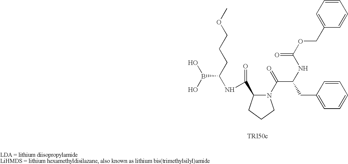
COCCCC(NC(=O)C1N(C(C(CC2=CC=CC=C2)NC(OCC2=CC=CC=C2)=O)=O)CCC1)B(O)O
